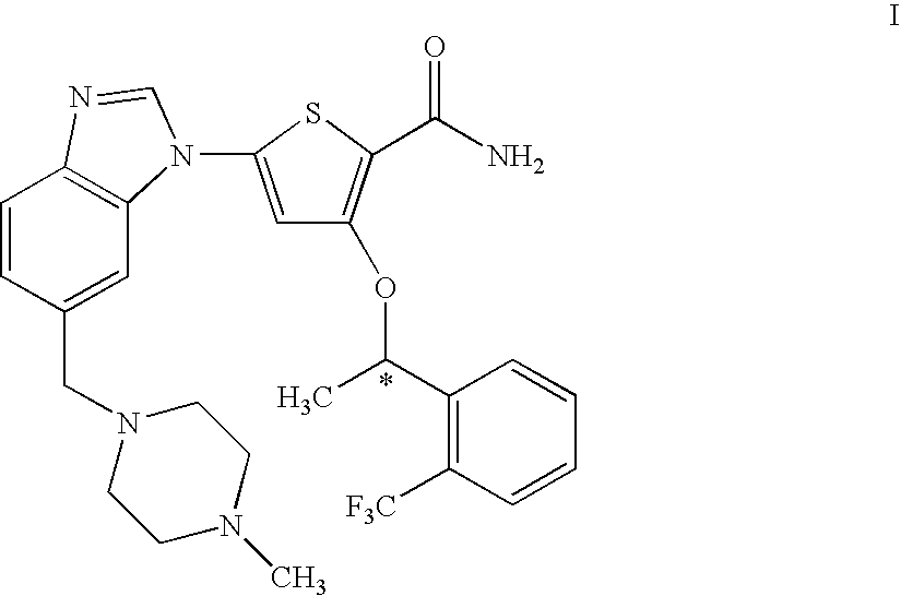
C1=CC(CN2CCN(C)CC2)=CC2=C1N=CN2C1=CC(OC(C2=C([F3C])C=CC=C2)C)=C(C(N)=O)S1
